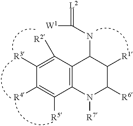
C12=C(C([R2])=C([R3])C([R4])=C1[R5])C(NC([W1])=[L2])C([R1])C([R6])N2[R7]
